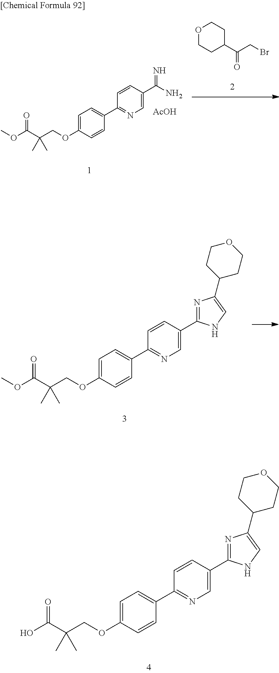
C1=C(C(N)=N)C=CC(C2=CC=C(OCC(C(OC)=O)(C)C)C=C2)=N1.[AcOH].O1CCC(C(=O)CBr)CC1.C1=C(C2=NC(C3CCOCC3)=CN2)C=CC(C2=CC=C(OCC(C(OC)=O)(C)C)C=C2)=N1.C1=C(C2=NC(C3CCOCC3)=CN2)C=CC(C2=CC=C(OCC(C(O)=O)(C)C)C=C2)=N1
